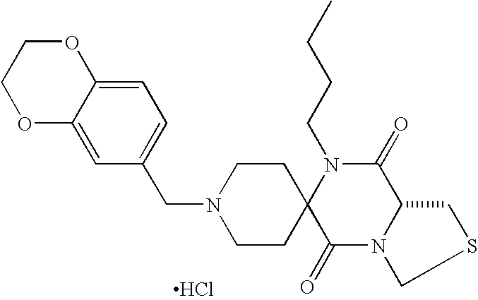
O1C2=CC(CN3CCC4(CC3)C(=O)N3C(C(=O)N4CCCC)CSC3)=CC=C2OCC1.Cl
